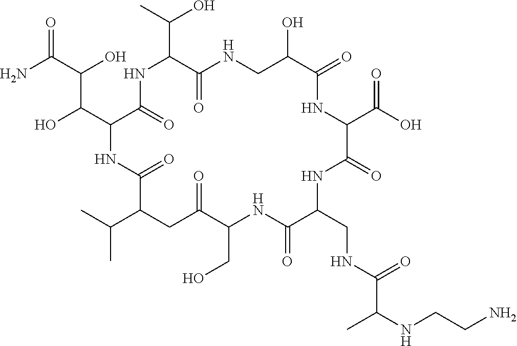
NC(C(O)C(C1C(=O)NC(C(C)O)C(=O)NCC(O)C(=O)NC(C(O)=O)C(=O)NC(CNC(C(NCCN)C)=O)C(=O)NC(CO)C(=O)CC(C(C)C)C(=O)N1)O)=O
